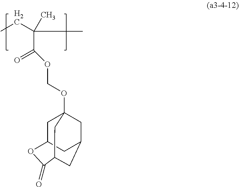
CCC(C)(C)C(=O)OCOC12CC3CC(C(=O)OC(C3)C1)C2
